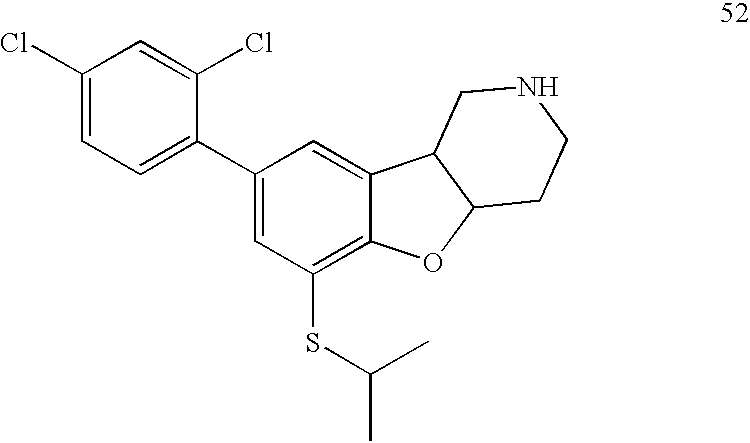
C1(Cl)=CC=C(C2=CC(SC(C)C)=C3C(=C2)C2C(O3)CCNC2)C(Cl)=C1
